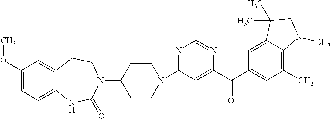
N1(C2=NC=NC(C(C3=CC(C)=C4C(=C3)C(C)(C)CN4C)=O)=C2)CCC(N2CCC3=CC(OC)=CC=C3NC2=O)CC1
